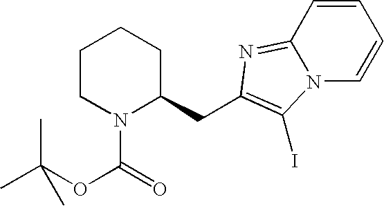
C1CN(C(=O)OC(C)(C)C)C(CC2=C(I)N3C(=N2)C=CC=C3)CC1
